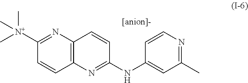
C1([N+](C)(C)C)=NC2=C(C=C1)N=C(NC1=CC(C)=NC=C1)C=C2
